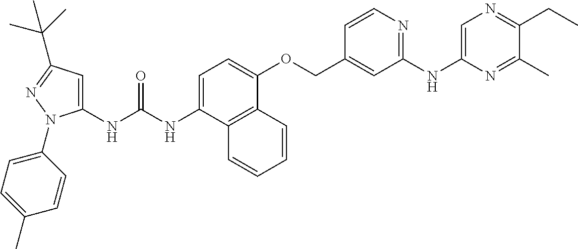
N(C(NC1=CC(C(C)(C)C)=NN1C1=CC=C(C)C=C1)=O)C1=CC=C(OCC2=CC(NC3=CN=C(CC)C(C)=N3)=NC=C2)C2=C1C=CC=C2
